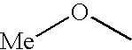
[Me]OC
